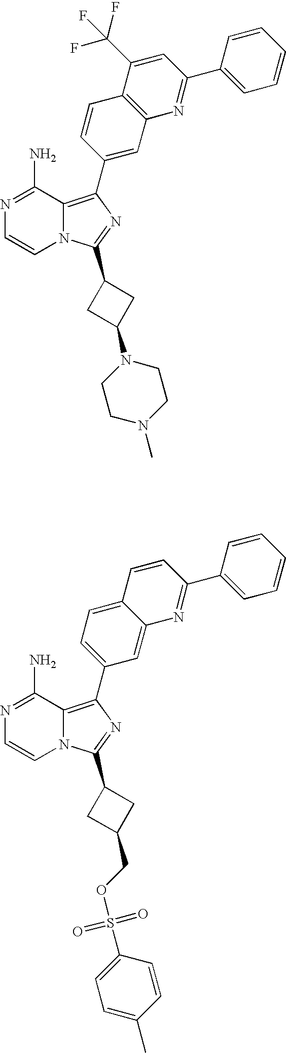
N12C(=C(C3=CC4=C(C=C3)C(C(F)(F)F)=CC(C3=CC=CC=C3)=N4)N=C1C1CC(N3CCN(C)CC3)C1)C(N)=NC=C2.N12C(=C(C3=CC=C4C(=C3)N=C(C3=CC=CC=C3)C=C4)N=C1C1CC(COS(=O)(=O)C3=CC=C(C)C=C3)C1)C(N)=NC=C2
